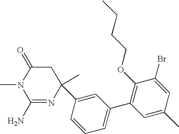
C1(N)=NC(C)(C2=CC(C3=C(OCCCC)C(Br)=CC(C)=C3)=CC=C2)CC(=O)N1C
